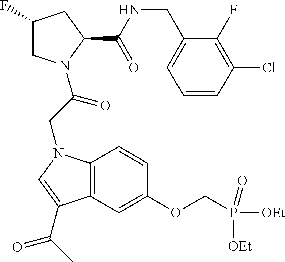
C1(F)CN(C(CN2C3=C(C=C(OCP([OEt])(=O)[OEt])C=C3)C(C(C)=O)=C2)=O)C(C(NCC2=CC=CC(Cl)=C2F)=O)C1
